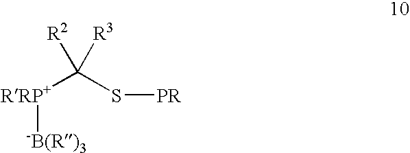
[RRP+]([-B(R)3])C(S[PR])([R3])[R2]
